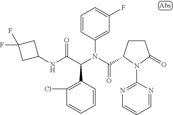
C1=CC(C(C(NC2CC(F)(F)C2)=O)N(C(=O)C2CCC(=O)N2C2=NC=CC=N2)C2=CC(F)=CC=C2)=C(Cl)C=C1
